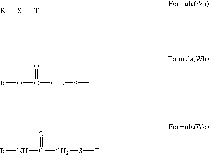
[R]S[T].[R]OC(=O)CS[T].[R]NC(=O)CS[T]
